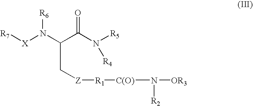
[R7][X]N(C(C(N([R4])[R5])=O)C[Z][R1][C(O)]N([OR3])[R2])[R6]
